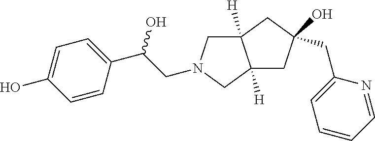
C1=CC(C(CN2CC3([H])C([H])(C2)CC(O)(CC2=CC=CC=N2)C3)O)=CC=C1O
